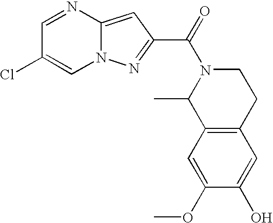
N12C(=CC(C(=O)N3C(C)C4=C(CC3)C=C(O)C(OC)=C4)=N1)N=CC(Cl)=C2
